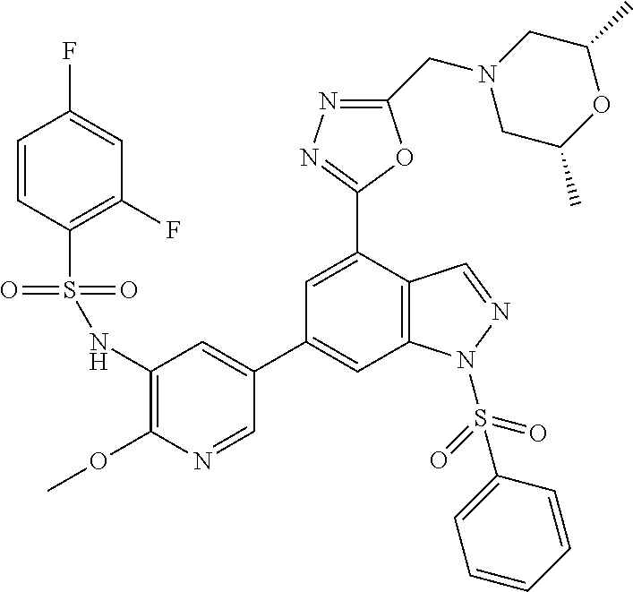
C1(C2=CC(NS(=O)(=O)C3=C(F)C=C(F)C=C3)=C(OC)N=C2)=CC2=C(C(C3=NN=C(CN4CC(C)OC(C)C4)O3)=C1)C=NN2S(=O)(=O)C1=CC=CC=C1
